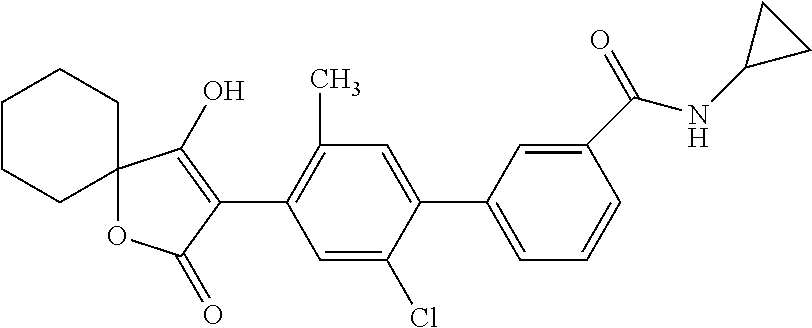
C12(OC(=O)C(C3=C(C)C=C(C4=CC=CC(C(NC5CC5)=O)=C4)C(Cl)=C3)=C1O)CCCCC2
